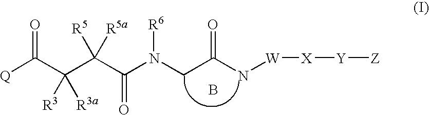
[Q]C(C(C(C(N(CC(N[W][X][Y][Z])=O)[R6])=O)([R5])[R5a])([R3])[R3a])=O.B
